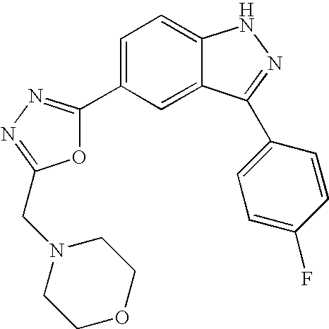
C1(C2=CC=C3C(=C2)C(C2=CC=C(F)C=C2)=NN3)=NN=C(CN2CCOCC2)O1
